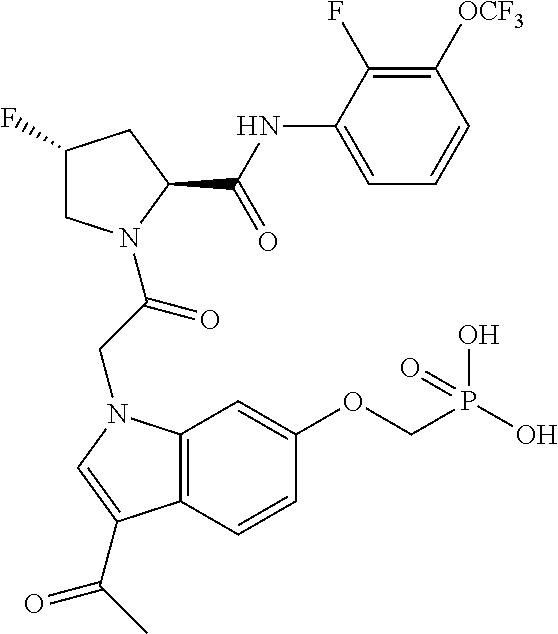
C12=C(C=CC(OCP(O)(O)=O)=C1)C(C(C)=O)=CN2CC(=O)N1CC(F)CC1C(NC1=CC=CC([OCF3])=C1F)=O
